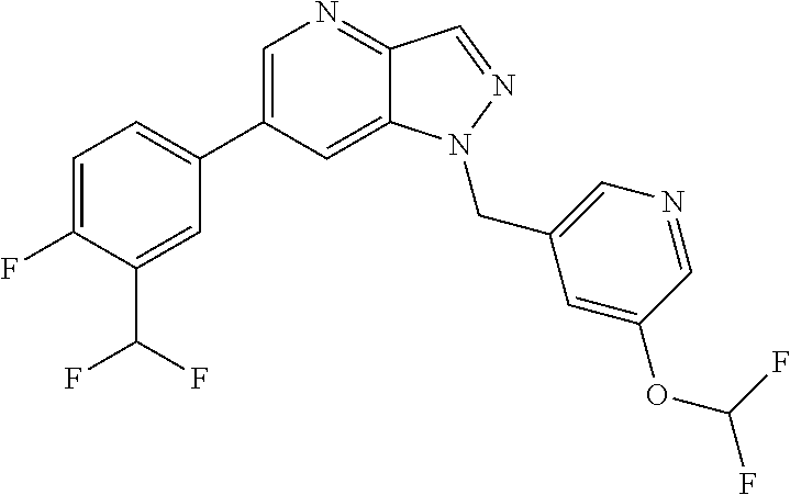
C1=C(C2=CC=C(F)C(C(F)F)=C2)C=C2C(=N1)C=NN2CC1=CN=CC(OC(F)F)=C1
